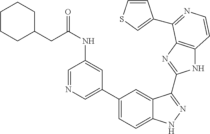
C1(C2=CN=CC(NC(CC3CCCCC3)=O)=C2)=CC=C2C(=C1)C(C1=NC3=C(N1)C=CN=C3C1=CSC=C1)=NN2
